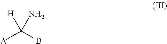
[A]C(B)([H])N
